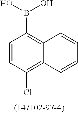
C1(B(O)O)=C2C(=C(Cl)C=C1)C=CC=C2
